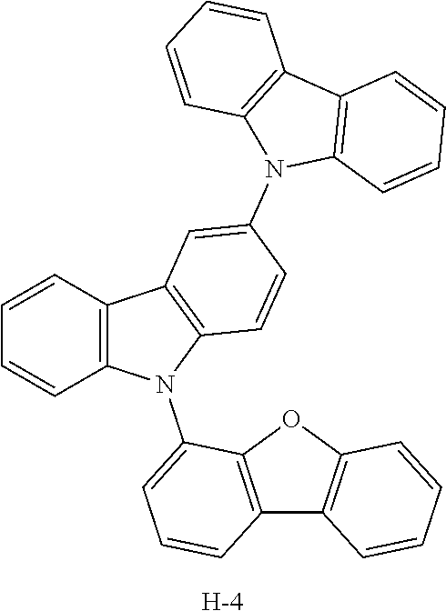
C12=C(C=CC=C1)C1=C(N2C2=CC=CC3=C2OC2=C3C=CC=C2)C=CC(N2C3=C(C4=C2C=CC=C4)C=CC=C3)=C1.[H]
